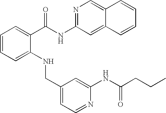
C1=C(NCC2=CC=NC(NC(CCC)=O)=C2)C(C(NC2=NC=C3C(=C2)C=CC=C3)=O)=CC=C1
